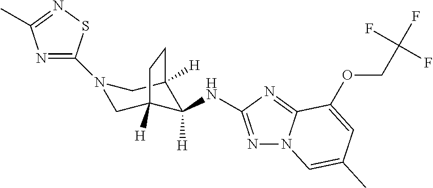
N1=C(N2CC3([H])C([H])(NC4=NN5C(=N4)C(OCC(F)(F)F)=CC(C)=C5)C([H])(C2)CC3)SN=C1C
